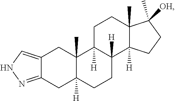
C12=CNN=C1CC1([H])C(C)(C2)C2([H])C([H])(CC1)C1([H])C(C)(CC2)C([OH])(C)CC1
